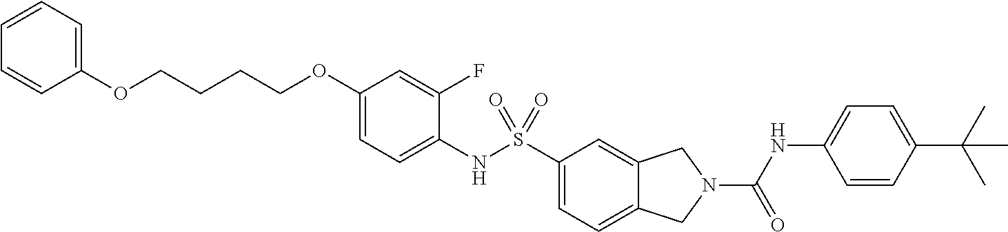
C1(OCCCCOC2=CC=CC=C2)=CC=C(NS(C2=CC=C3C(=C2)CN(C(NC2=CC=C(C(C)(C)C)C=C2)=O)C3)(=O)=O)C(F)=C1
